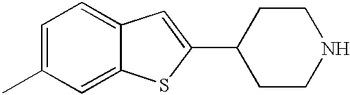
C1=C(C)C=C2C(=C1)C=C(C1CCNCC1)S2
